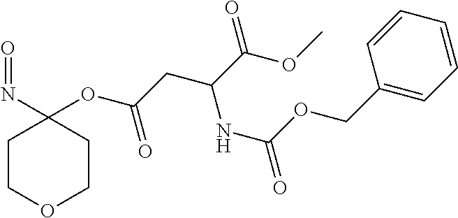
C1COCCC1(N=O)OC(CC(C(OC)=O)NC(=O)OCC1=CC=CC=C1)=O
